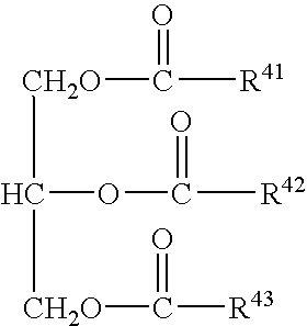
[CH2O](C([CH2O]C([R43])=O)OC([R42])=O)C([R41])=O
